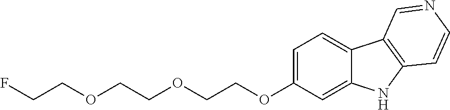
C1=C(OCCOCCOCCF)C=C2C(=C1)C1=C(N2)C=CN=C1
